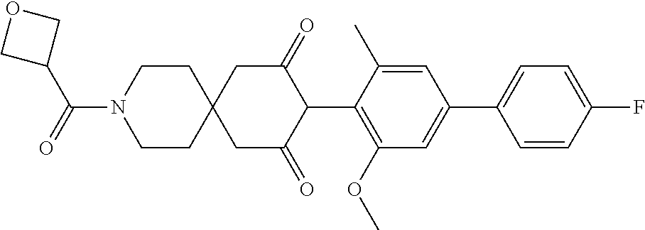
C1(OC)=C(C2C(=O)CC3(CC2=O)CCN(C(C2COC2)=O)CC3)C(C)=CC(C2=CC=C(F)C=C2)=C1
